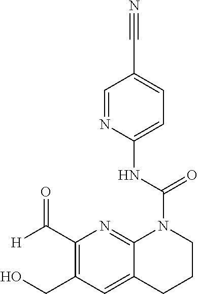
C1(C#N)=CC=C(NC(=O)N2C3=NC(C([H])=O)=C(CO)C=C3CCC2)N=C1
